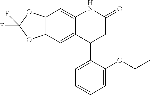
C12=C(C=C3C(=C1)C(C1=CC=CC=C1OCC)CC(=O)N3)OC(F)(F)O2
